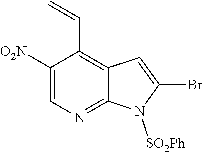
C1([O2N])=CN=C2C(=C1C=C)C=C(Br)N2[SO2Ph]
